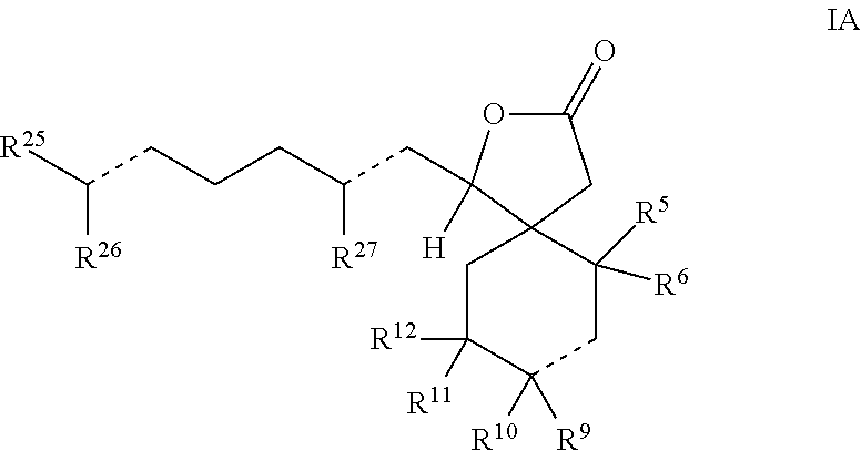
C1(=O)OC(CC(CCCC([R25])[R26])[R27])([H])C2(C1)CC([R12])([R11])C([R10])([R9])CC2([R5])[R6]
